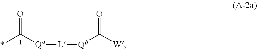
O=C(*)[Qa][L][Qb]C(=O)[W]
